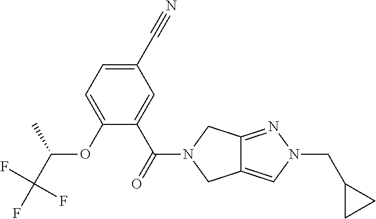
C12=CN(CC3CC3)N=C1CN(C(C1=CC(C#N)=CC=C1OC(C(F)(F)F)C)=O)C2
